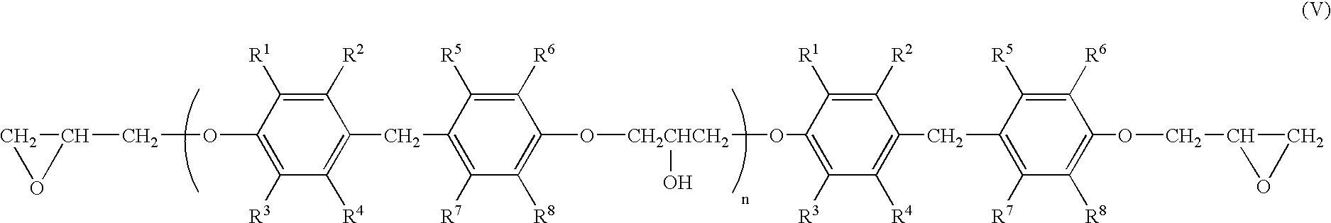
C1([R2])=C([R1])C(OCC2CO2)=C([R3])C([R4])=C1CC1=C([R7])C([R8])=C(O[CH2CHCH2](OC2=C([R3])C([R4])=C(CC3=C([R7])C([R8])=C(OCC4CO4)C([R6])=C3[R5])C([R2])=C2[R1])O)C([R6])=C1[R5]
